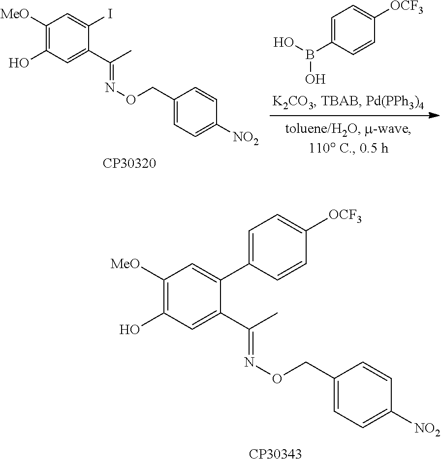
C1([MeO])=C(O)C=C(C(=NOCC2=CC=C([NO2])C=C2)C)C(C2=CC=C([OCF3])C=C2)=C1.C1([MeO])=C(O)C=C(C(=NOCC2=CC=C([NO2])C=C2)C)C(I)=C1.OB(C1=CC=C([OCF3])C=C1)O
